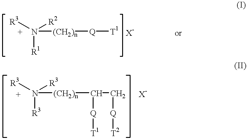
N([R1])([R3])([R2])[(CH2)n][Q][T1].N([R3])([R3])([R3])[(CH2)n]C(C[Q][T2])[Q][T1]
